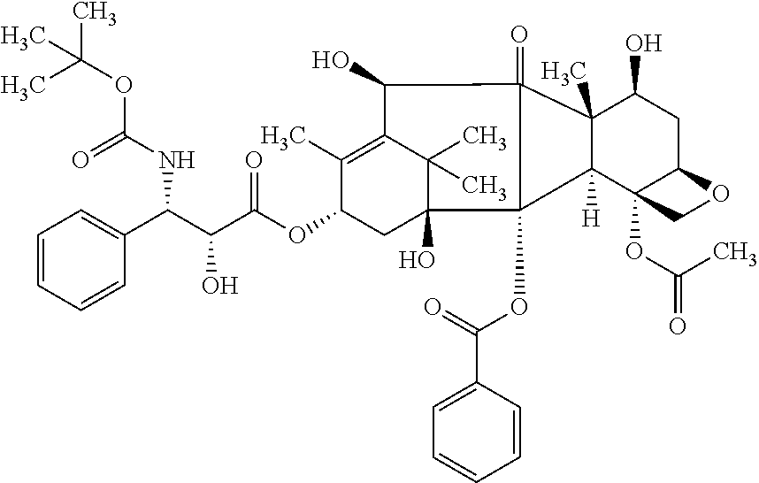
C1=CC=CC(C(C(C(OC2C(C)=C3C(C)(C)C(O)(C2)C2(OC(=O)C4=CC=CC=C4)C4([H])C(C)(C(O)CC5C4(OC(C)=O)CO5)C2(=O)C3O)=O)O)NC(=O)OC(C)(C)C)=C1
